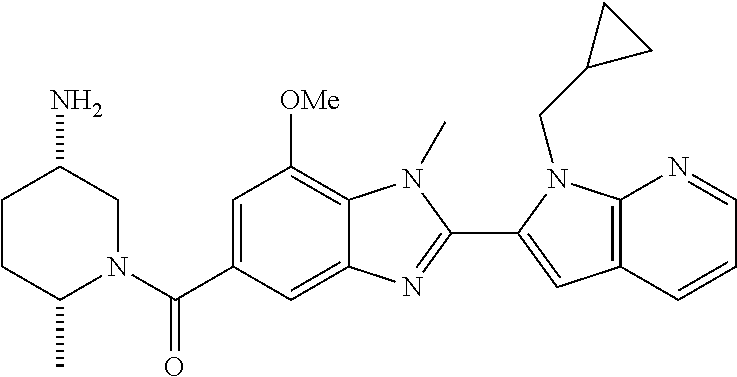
C1=C(C(N2CC(N)CCC2C)=O)C=C2C(=C1[OMe])N(C)C(C1=CC3=C(N1CC1CC1)N=CC=C3)=N2
